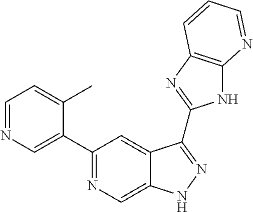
C1=NC=C(C2=NC=C3C(=C2)C(C2=NC4=C(N2)N=CC=C4)=NN3)C(C)=C1
